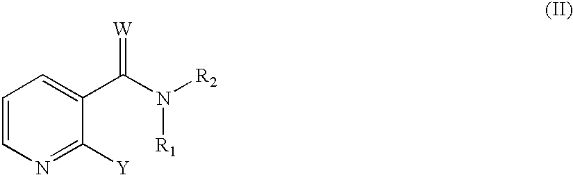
C1([Y])=NC=CC=C1C(N([R2])[R1])=[W]
